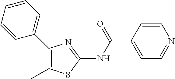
C1=CC(C(NC2=NC(C3=CC=CC=C3)=C(C)S2)=O)=CC=N1
